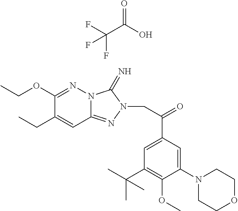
C(C(O)=O)(F)(F)F.C(OC1=NN2C(=NN(CC(=O)C3=CC(C(C)(C)C)=C(OC)C(N4CCOCC4)=C3)C2=N)C=C1CC)C
